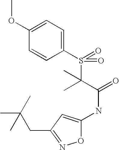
C1(OC)=CC=C(S(=O)(C(C(=O)NC2=CC(CC(C)(C)C)=NO2)(C)C)=O)C=C1
